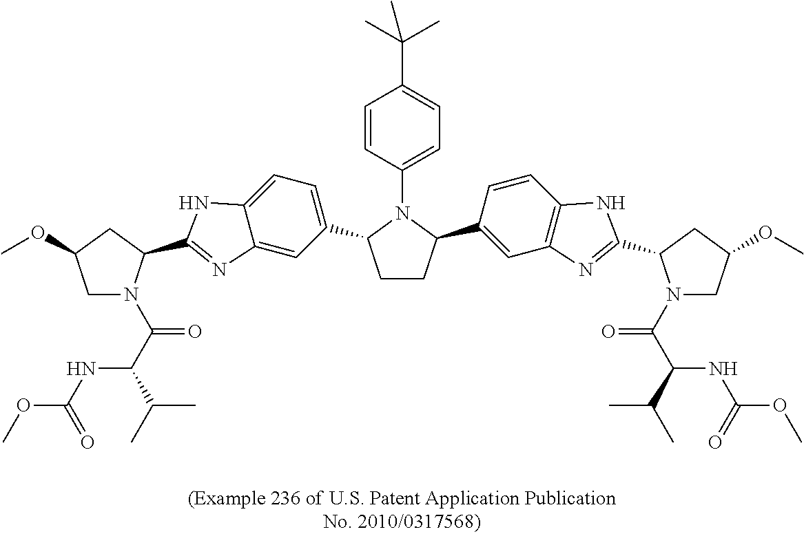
C12=CC(C3CCC(C4=CC5=C(C=C4)NC(C4N(C(=O)C(NC(OC)=O)C(C)C)CC(OC)C4)=N5)N3C3=CC=C(C(C)(C)C)C=C3)=CC=C1NC(C1N(C(=O)C(NC(=O)OC)C(C)C)CC(OC)C1)=N2
